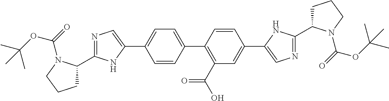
C1(C2=CN=C(C3CCCN3C(OC(C)(C)C)=O)N2)=CC=C(C2=C(C(O)=O)C=C(C3=CN=C(C4CCCN4C(=O)OC(C)(C)C)N3)C=C2)C=C1
